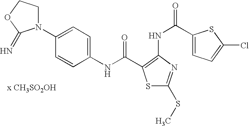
[x CH3SO2OH].C1(NC(=O)C2=C(NC(C3=CC=C(Cl)S3)=O)N=C(SC)S2)=CC=C(N2CCOC2=N)C=C1
